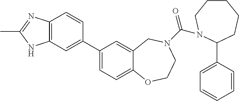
C1(C2=CC3=C(C=C2)N=C(C)N3)=CC=C2C(=C1)CN(C(=O)N1CCCCCC1C1=CC=CC=C1)CCO2
